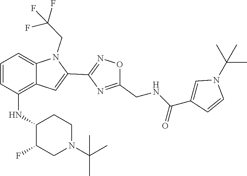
C12=C(NC3C(F)CN(C(C)(C)C)CC3)C=CC=C1N(CC(F)(F)F)C(C1=NOC(CNC(C3=CN(C(C)(C)C)C=C3)=O)=N1)=C2
